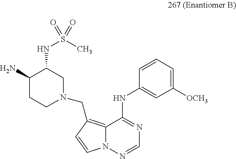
C1=CC=C([OCH3])C=C1NC1=NC=NN2C1=C(CN1CC(NS(=O)(C)=O)C(N)CC1)C=C2
